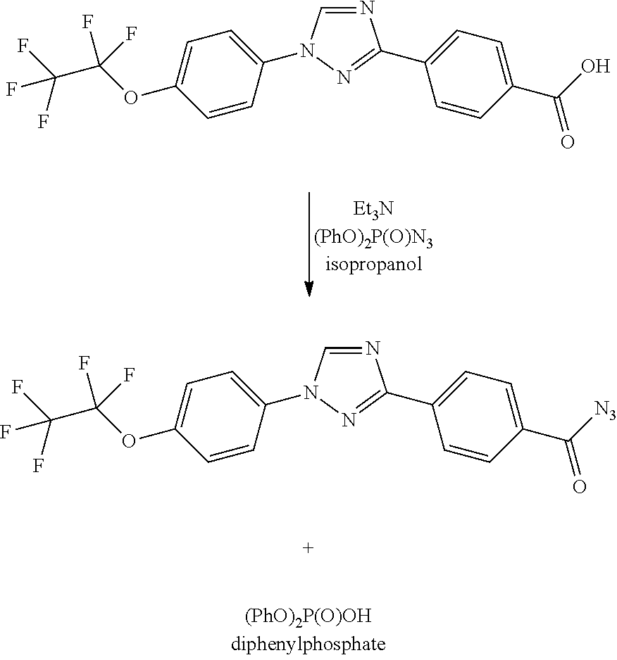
N1=CN(C2=CC=C(OC(C(F)(F)F)(F)F)C=C2)N=C1C1=CC=C(C(O)=O)C=C1.N1=CN(C2=CC=C(OC(C(F)(F)F)(F)F)C=C2)N=C1C1=CC=C(C([N3])=O)C=C1
